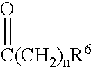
O=[C(CH2)nR6]
